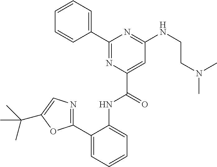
C1=CC=CC(C2=NC(C(=O)NC3=CC=CC=C3C3=NC=C(C(C)(C)C)O3)=CC(NCCN(C)C)=N2)=C1
